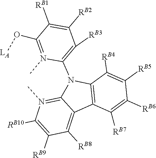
C1([RB7])=C([RB6])C([RB5])=C([RB4])C2=C1C1=C([RB8])C([RB9])=C([RB10])N(C)=C1N2C1=C([RB3])C([RB2])=C([RB1])C(O[LA])=N1C
